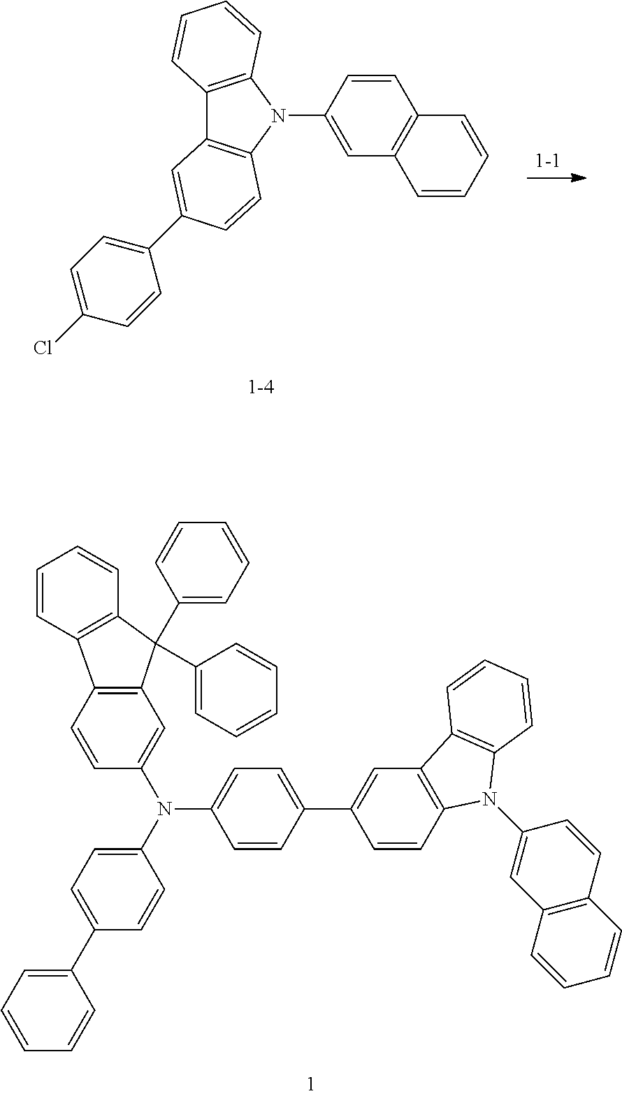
C12=C(N(C3=CC4=C(C=C3)C=CC=C4)C3=C1C=C(C1=CC=C(Cl)C=C1)C=C3)C=CC=C2.C12=C(C=CC(N(C3=CC=C(C4=CC=CC=C4)C=C3)C3=CC=C(C4=CC5=C(C=C4)N(C4=CC6=C(C=C4)C=CC=C6)C4=C5C=CC=C4)C=C3)=C1)C1=C(C2(C2=CC=CC=C2)C2=CC=CC=C2)C=CC=C1
